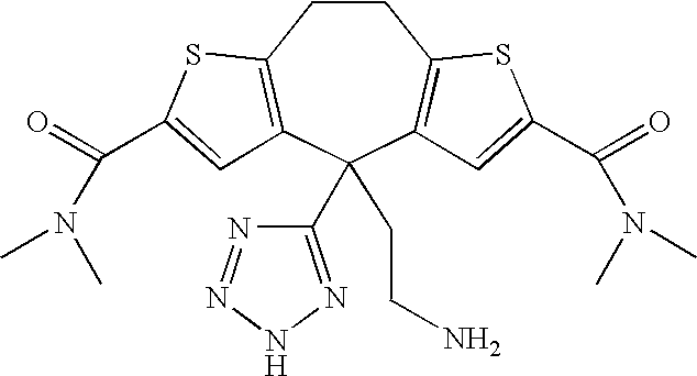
C1CC2=C(C(C3=NNN=N3)(CCN)C3=C1SC(C(=O)N(C)C)=C3)C=C(C(=O)N(C)C)S2
